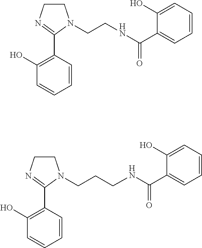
C1=CC(C2=NCCN2CCNC(C2=CC=CC=C2O)=O)=C(O)C=C1.C1=CC(C2=NCCN2CCCNC(C2=CC=CC=C2O)=O)=C(O)C=C1
